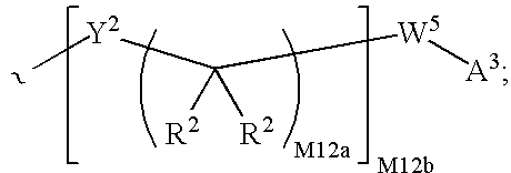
[Y2](C([W5][A3])([R2])[R2])C
